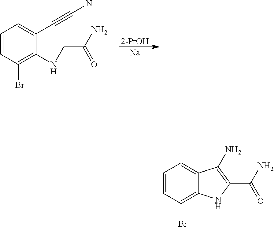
[2-PrOH].[Na].C1=CC(Br)=C(NCC(N)=O)C(C#CN)=C1.C1=CC(Br)=C2C(=C1)C(N)=C(C(N)=O)N2
